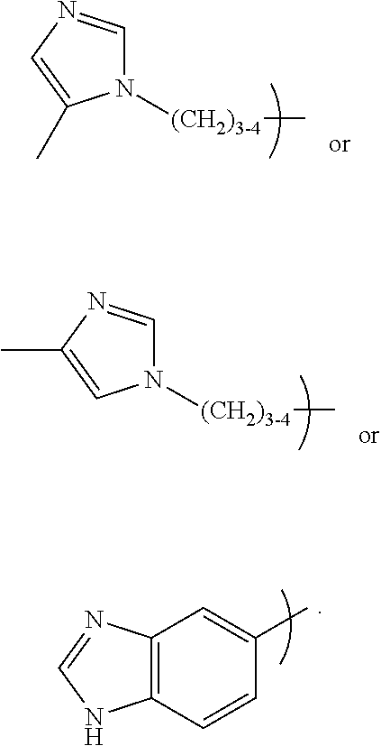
N1([(CH2)3-4]C)C=NC=C1C.N1([(CH2)3-4]C)C=NC(C)=C1.C12=C(C=CC(C)=C1)NC=N2
